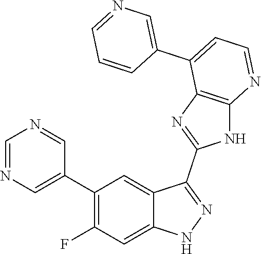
C1=NC=C(C2=C(F)C=C3C(=C2)C(C2=NC4=C(N2)N=CC=C4C2=CN=CC=C2)=NN3)C=N1
